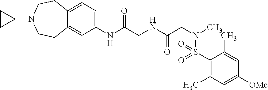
C1=C(NC(CNC(CN(C)S(C2=C(C)C=C([OMe])C=C2C)(=O)=O)=O)=O)C=C2C(=C1)CCN(C1CC1)CC2
